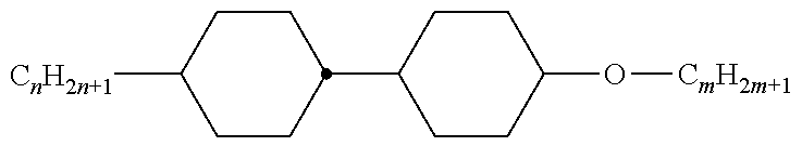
C1CC(C2CCC(O[CmH2m+1])CC2)CCC1[CnH2n+1]
